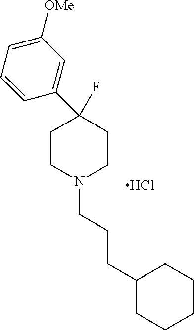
Cl.FC1(C2=CC([OMe])=CC=C2)CCN(CCCC2CCCCC2)CC1
